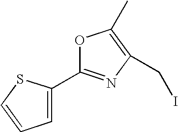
C1(C2=NC(CI)=C(C)O2)=CC=CS1
